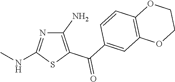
CNC1=NC(N)=C(C(=O)C2=CC3=C(C=C2)OCCO3)S1
